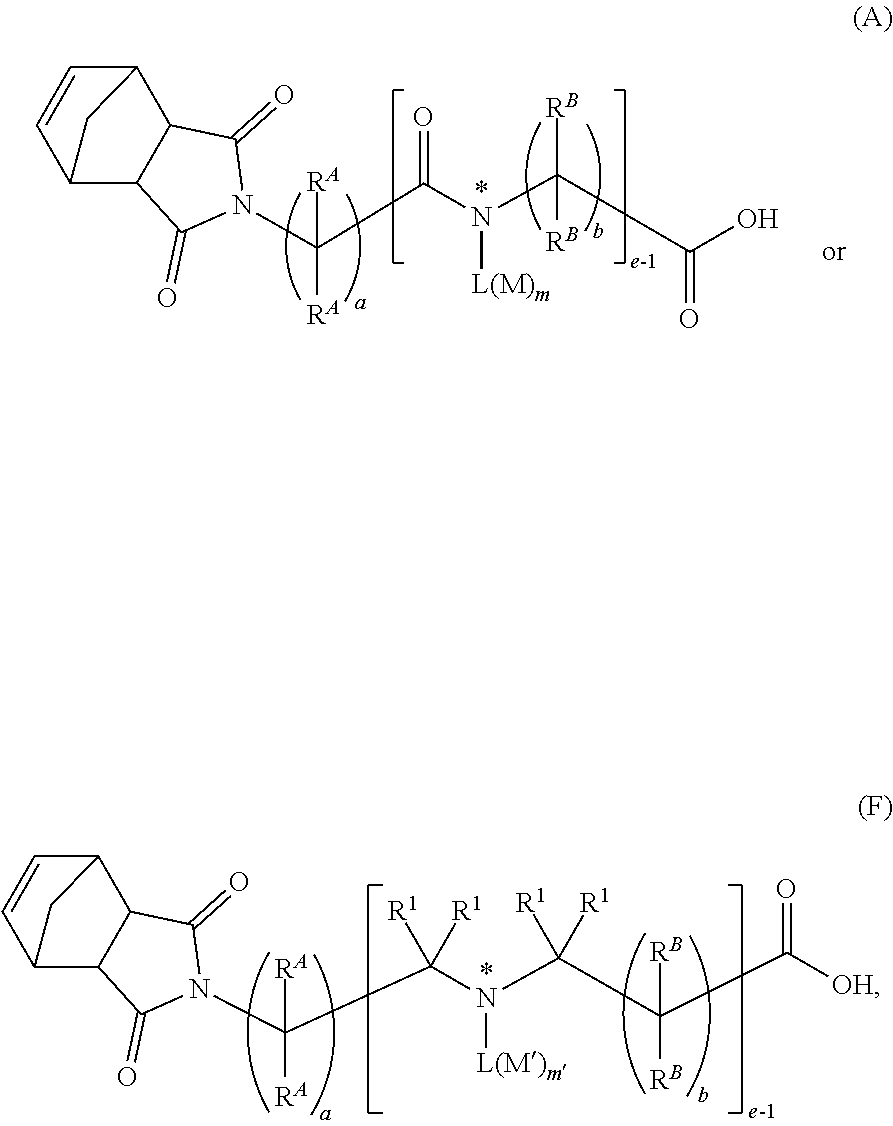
N1(C(C(N(C(C(O)=O)([RB])[RB])[L(M)m])=O)([RA])[RA])C(=O)C2C(C1=O)C1CC2C=C1.N1(C(C(N(C(C(C([OH])=O)([RB])[RB])([R1])[R1])[L(M)m])([R1])[R1])([RA])[RA])C(=O)C2C(C1=O)C1CC2C=C1
